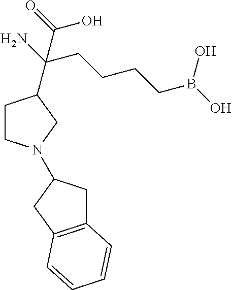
C1C2=C(CC1N1CCC(C(N)(CCCCB(O)O)C(=O)O)C1)C=CC=C2
